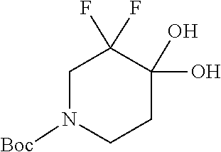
C1CN([Boc])CC(F)(F)C1(O)O
